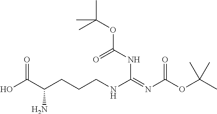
OC(C(CCCNC(=NC(OC(C)(C)C)=O)NC(OC(C)(C)C)=O)N)=O
